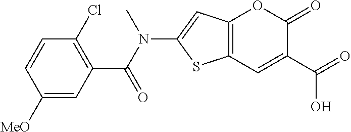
C12=C(C=C(C(=O)O)C(=O)O1)SC(N(C(C1=C(Cl)C=CC([MeO])=C1)=O)C)=C2
